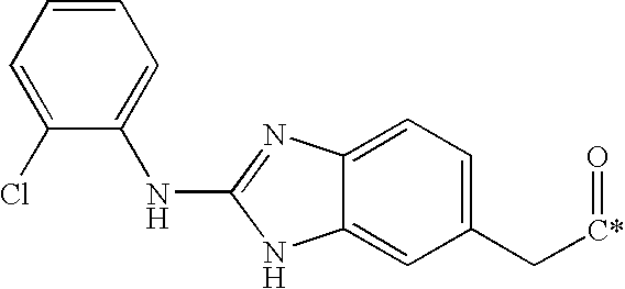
C1(Cl)=CC=CC=C1NC1=NC2=CC=C(C[C*]=O)C=C2N1
